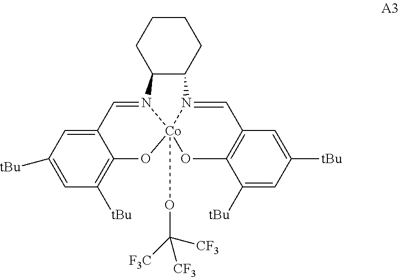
C12=CC([tBu])=CC([tBu])=C1O[Co]13(OC([CF3])([CF3])[F3C])N(=C2)C2CCCCC2N1=CC1=C(O3)C([tBu])=CC([tBu])=C1
